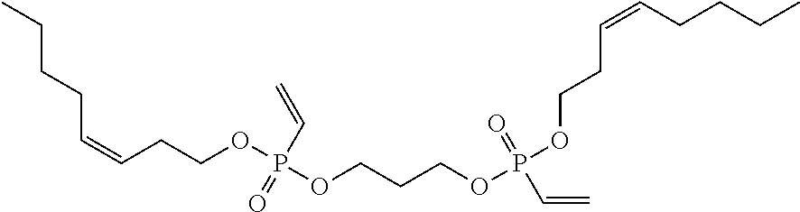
C(C=CCCOP(OCCCOP(OCCC=CCCCC)(=O)C=C)(=O)C=C)CCC
